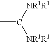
CC([NR1R1])[NR1R1]
